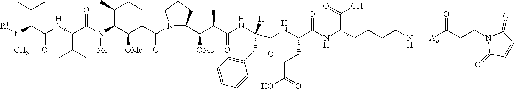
C(C(NC(C(NC(=O)C(NC(C(C([OMe])C1N(C(CC(C(N(C(C(NC(C(C(C)C)N(C)[R1])=O)C(C)C)=O)[Me])C(C)CC)[OMe])=O)CCC1)C)=O)([H])CC1=CC=CC=C1)CCC(O)=O)=O)C(=O)O)CCCN[Ao]C(CCN1C(=O)C=CC1=O)=O
